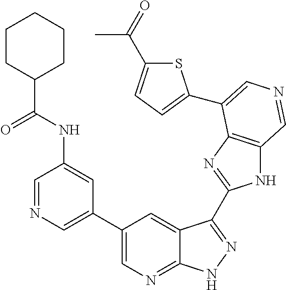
C1(C2=CN=CC(NC(C3CCCCC3)=O)=C2)=CN=C2C(=C1)C(C1=NC3=C(N1)C=NC=C3C1=CC=C(C(C)=O)S1)=NN2
